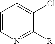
C1=CN=C([R])C(Cl)=C1
